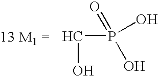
C(P(O)(=O)O)O
